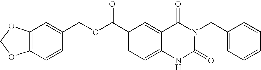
C12=C(C=CC(COC(=O)C3=CC=C4C(=C3)C(=O)N(CC3=CC=CC=C3)C(=O)N4)=C1)OCO2
